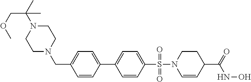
C1=CC(C2=CC=C(S(=O)(=O)N3C=CC(C(=O)NO)CC3)C=C2)=CC=C1CN1CCN(C(COC)(C)C)CC1
